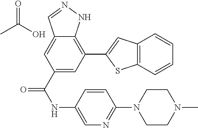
C1(C(NC2=CN=C(N3CCN(C)CC3)C=C2)=O)=CC(C2=CC3=C(S2)C=CC=C3)=C2C(=C1)C=NN2.CC(O)=O
